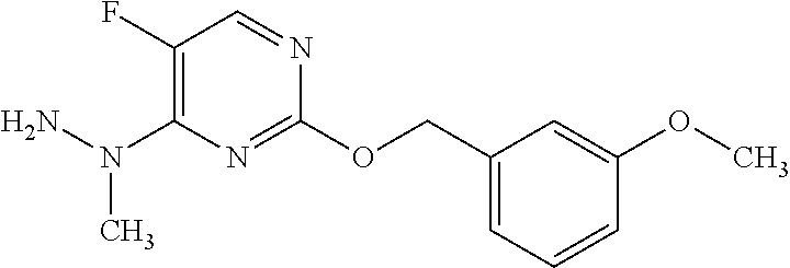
C1(F)=C(N(N)C)N=C(OCC2=CC=CC(OC)=C2)N=C1
